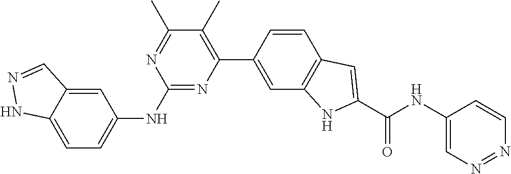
C1(NC2=CC=C3C(=C2)C=NN3)=NC(C2=CC3=C(C=C2)C=C(C(NC2=CN=NC=C2)=O)N3)=C(C)C(C)=N1
